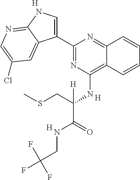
[H].C1(C2=CNC3=NC=C(Cl)C=C23)=NC(NC(C(=O)NCC(F)(F)F)(CSC)[H])=C2C(=N1)C=CC=C2.[H].[H]
